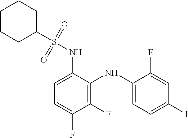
C1(NS(C2CCCCC2)(=O)=O)=CC=C(F)C(F)=C1NC1=CC=C(I)C=C1F
